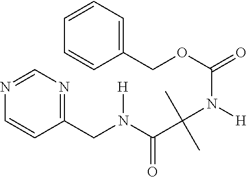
C1=CC=C(COC(=O)N([H])C(C)(C)C(N(CC2=NC=NC=C2)[H])=O)C=C1
